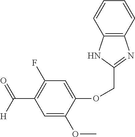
C(C1=NC2=C(C=CC=C2)N1)OC1=CC(F)=C(C([H])=O)C=C1OC
